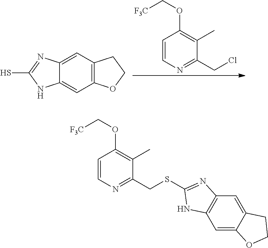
C12=C(C=C3C(=C1)NC(S)=N3)CCO2.C1=CN=C(CCl)C(C)=C1OC[F3C].C1=CN=C(CSC2=NC3=C(C=C4C(=C3)CCO4)N2)C(C)=C1OC[F3C]
